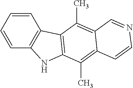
C1=CC=CC2=C1NC1=C2C(C)=C2C(=C1C)C=CN=C2
